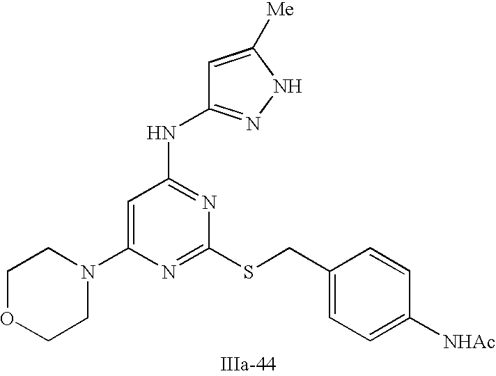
C1=C(N2CCOCC2)N=C(SCC2=CC=C([NHAc])C=C2)N=C1NC1=NNC([Me])=C1
